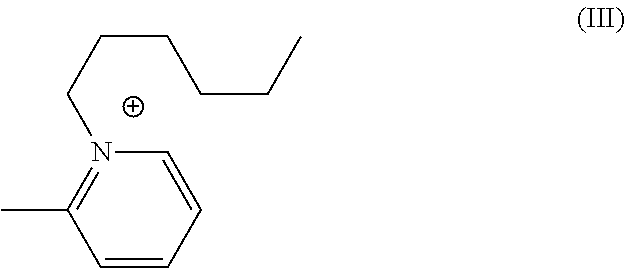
C1=CC=CN(CCCCCC)=C1C
